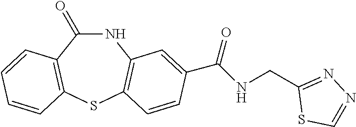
N1C(=O)C2=C(SC3=C1C=C(C(NCC1=NN=CS1)=O)C=C3)C=CC=C2
